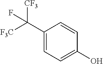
C1(C([F3C])([CF3])F)=CC=C(O)C=C1
